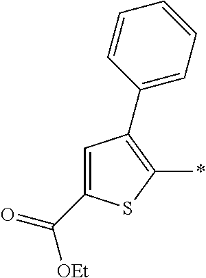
C1=C(C(=O)[OEt])SC(*)=C1C1=CC=CC=C1
